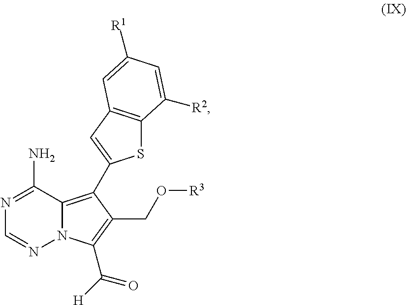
N1=C(N)C2=C(C3=CC4=C(S3)C([R2])=CC([R1])=C4)C(CO[R3])=C(C(=O)[H])N2N=C1
